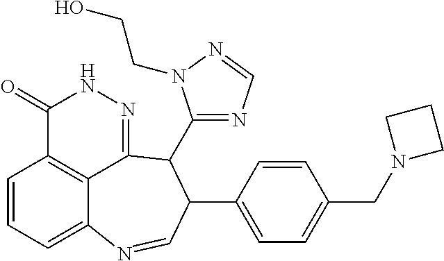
C1=CC=C2C3=C1C(=O)NN=C3C(C1=NC=NN1CCO)C(C1=CC=C(CN3CCC3)C=C1)C=N2
